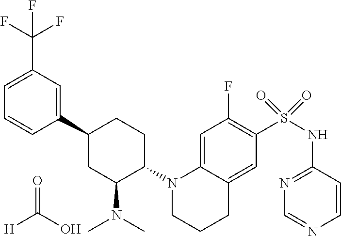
C1(C2CC(N(C)C)C(N3C4=CC(F)=C(S(NC5=NC=NC=C5)(=O)=O)C=C4CCC3)CC2)=CC(C(F)(F)F)=CC=C1.O=C(O)[H]
